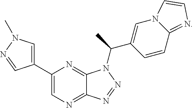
C1(C2=CN(C)N=C2)=CN=C2C(=N1)N(C(C1=CN3C(=NC=C3)C=C1)C)N=N2
